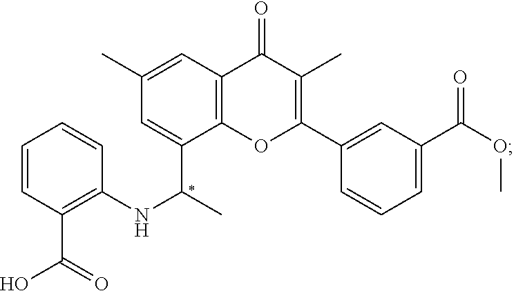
C1=CC(C(=O)O)=C(NC(C2=CC(C)=CC3=C2OC(C2=CC(C(OC)=O)=CC=C2)=C(C)C3=O)C)C=C1
